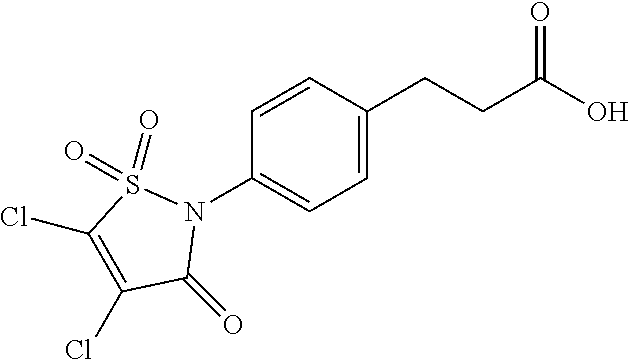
C1=C(N2C(=O)C(Cl)=C(Cl)S2(=O)=O)C=CC(CCC(O)=O)=C1
